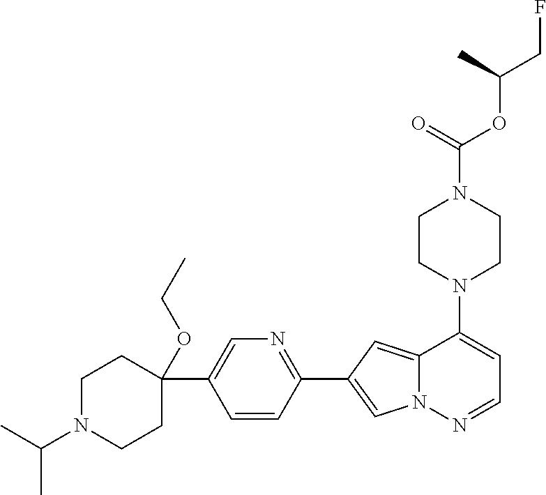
N1(C2=CC=NN3C2=CC(C2=NC=C(C4(OCC)CCN(C(C)C)CC4)C=C2)=C3)CCN(C(OC(CF)C)=O)CC1
